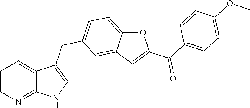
C1=CN=C2C(=C1)C(CC1=CC=C3C(=C1)C=C(C(C1=CC=C(OC)C=C1)=O)O3)=CN2
